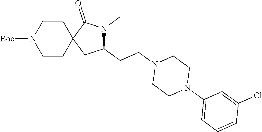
C1(CCN2CCN(C3=CC=CC(Cl)=C3)CC2)N(C)C(=O)C2(C1)CCN([Boc])CC2
